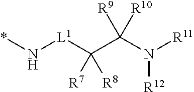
*N[L1]C(C(N([R11])[R12])([R9])[R10])([R7])[R8]
